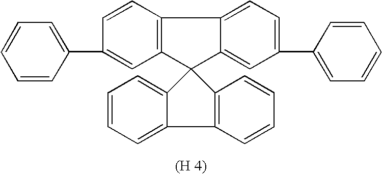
C1=CC2=C(C=C1C1=CC=CC=C1)C1(C3=CC(C4=CC=CC=C4)=CC=C23)C2=CC=CC=C2C2=C1C=CC=C2
